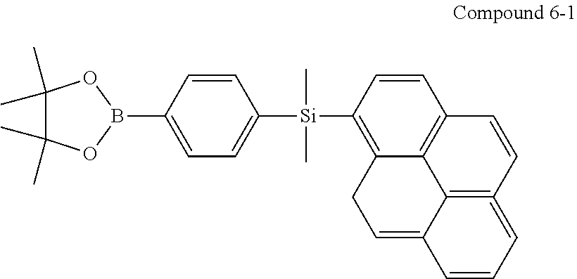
C1=C(B2OC(C)(C)C(C)(C)O2)C=CC([Si](C)(C)C2=C3C4=C(C=C2)C=CC2=C4C(=CC3)C=CC=2)=C1
